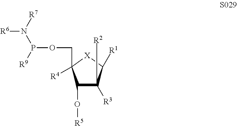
[R6]N([R7])P([R9])OCC1([R4])C(O[R5])C([R3])([R2])C([R1])[X]1
